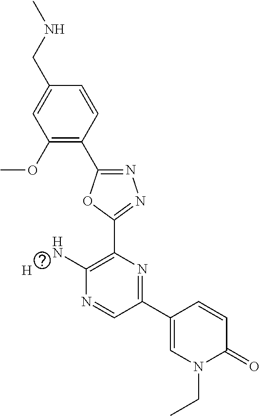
C1(OC)=C(C2=NN=C(C3=C(N)N=CC(C4=CN(CC)C(=O)C=C4)=N3)O2)C=CC(CNC)=C1.[H]
